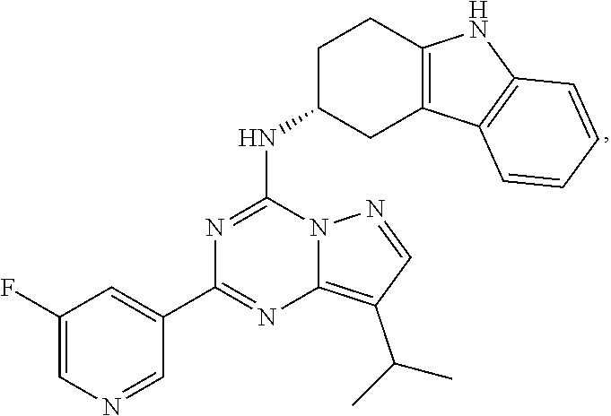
C1(F)=CN=CC(C2=NC3=C(C(C)C)C=NN3C(NC3CC4=C(CC3)NC3=C4C=CC=C3)=N2)=C1
